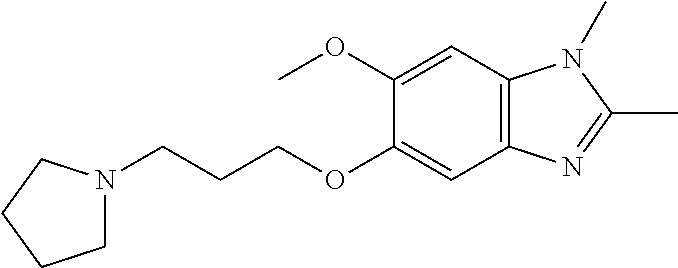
C1(OC)=CC2=C(C=C1OCCCN1CCCC1)N=C(C)N2C
